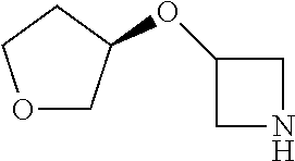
O1CC(OC2CNC2)CC1
